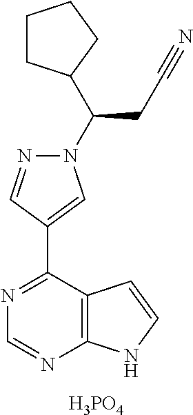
N1(C(C2CCCC2)CC#N)N=CC(C2=NC=NC3=C2C=CN3)=C1.[H3PO4]
